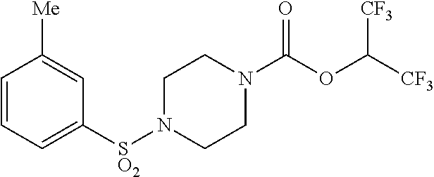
C1=CC=C([SO2]N2CCN(C(OC([CF3])[CF3])=O)CC2)C=C1[Me]
